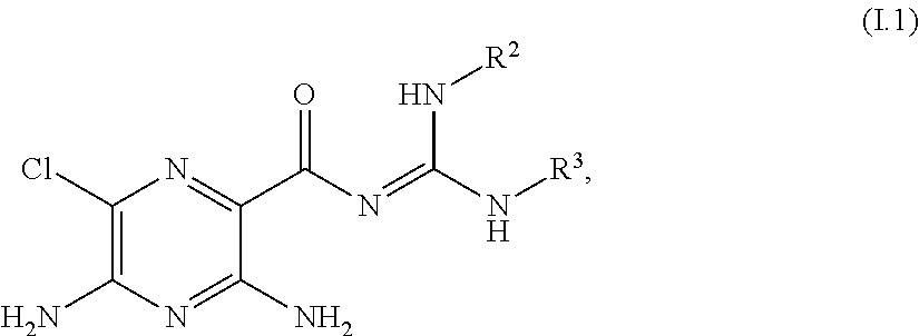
C1(Cl)=C(N)N=C(N)C(C(N=C(N[R3])N[R2])=O)=N1
